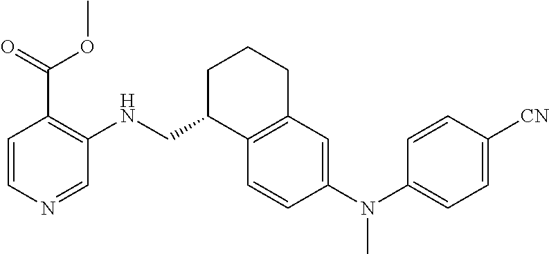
C1=CC(N(C2=CC=C([CN])C=C2)C)=CC2=C1C(CNC1=C(C(OC)=O)C=CN=C1)CCC2
